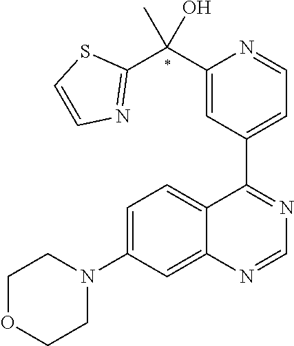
C12=CC(N3CCOCC3)=CC=C1C(C1=CC=NC(C(C3=NC=CS3)(C)O)=C1)=NC=N2
